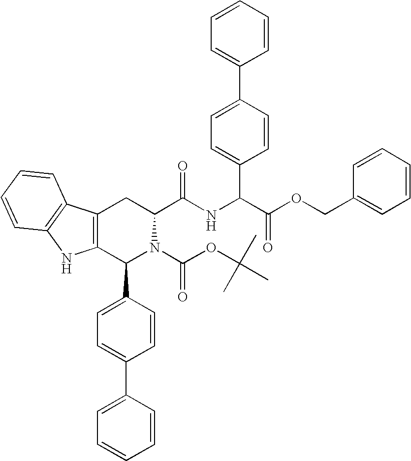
C1(C2=CC=C(C3=CC=CC=C3)C=C2)N(C(OC(C)(C)C)=O)C(C(=O)NC(C2=CC=C(C3=CC=CC=C3)C=C2)C(OCC2=CC=CC=C2)=O)CC2=C1NC1=C2C=CC=C1
